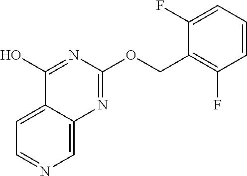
C1=C2C(=CC=N1)C(O)=NC(OCC1=C(F)C=CC=C1F)=N2
